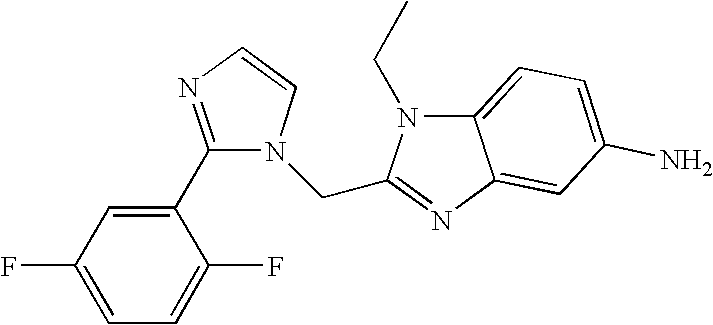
C1(C2=NC=CN2CC2=NC3=CC(N)=CC=C3N2CC)=CC(F)=CC=C1F
